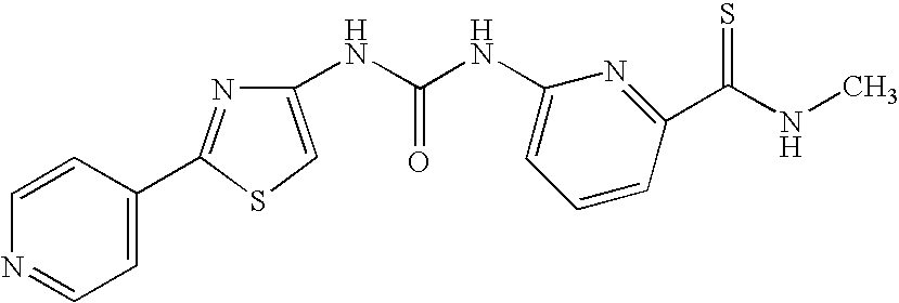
N(C(NC1=CC=CC(C(=S)NC)=N1)=O)C1=CSC(C2=CC=NC=C2)=N1
